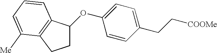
C1C(OC2=CC=C(CC[COOMe])C=C2)C2=C(C1)C([Me])=CC=C2
